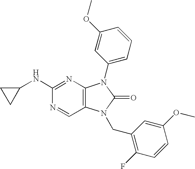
C12=C(N=C(NC3CC3)N=C1)N(C1=CC=CC(OC)=C1)C(=O)N2CC1=C(F)C=CC(OC)=C1
